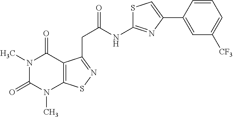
N1(C)C(=O)N(C)C2=C(C1=O)C(CC(NC1=NC(C3=CC([CF3])=CC=C3)=CS1)=O)=NS2
